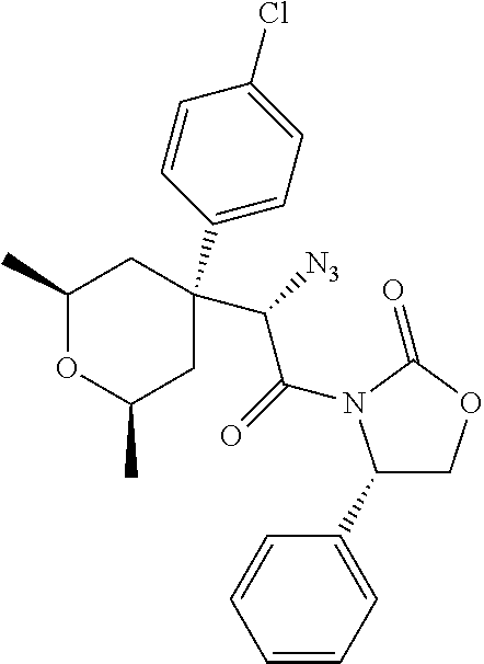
C1=CC(C2(C(C(=O)N3C(C4=CC=CC=C4)COC3=O)[N3])CC(C)OC(C)C2)=CC=C1Cl
